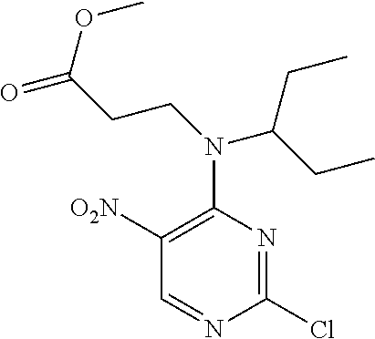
C1=NC(Cl)=NC(N(C(CC)CC)CCC(=O)OC)=C1[O2N]
